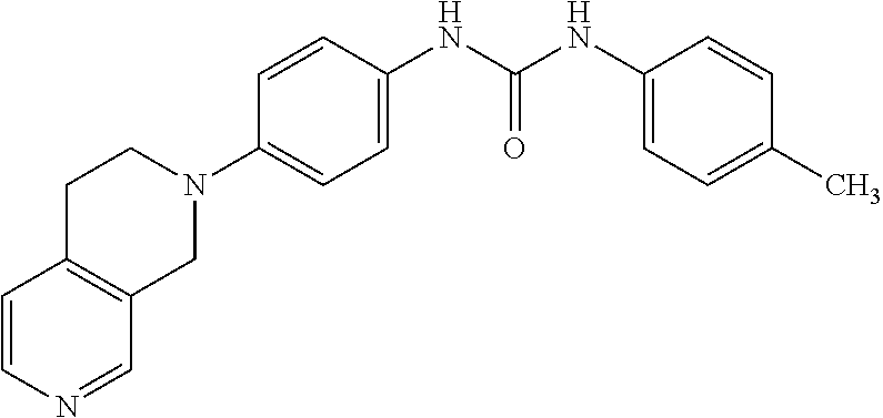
C1=CN=CC2=C1CCN(C1=CC=C(NC(NC3=CC=C(C)C=C3)=O)C=C1)C2
